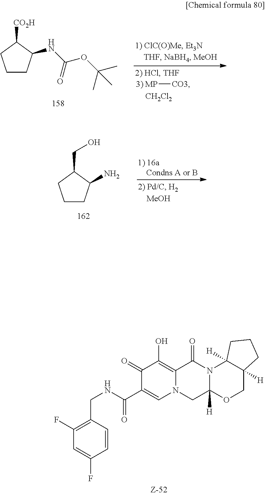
C1CC(NC(OC(C)(C)C)=O)C([CO2H])C1.[3) MP][CO3].[CH2Cl2].C1CC(N)C(CO)C1.N(C(C1=CN2C(=C(O)C1=O)C(=O)N1C([H])(C2)OCC2([H])C1([H])CCC2)=O)CC1=C(F)C=C(F)C=C1
